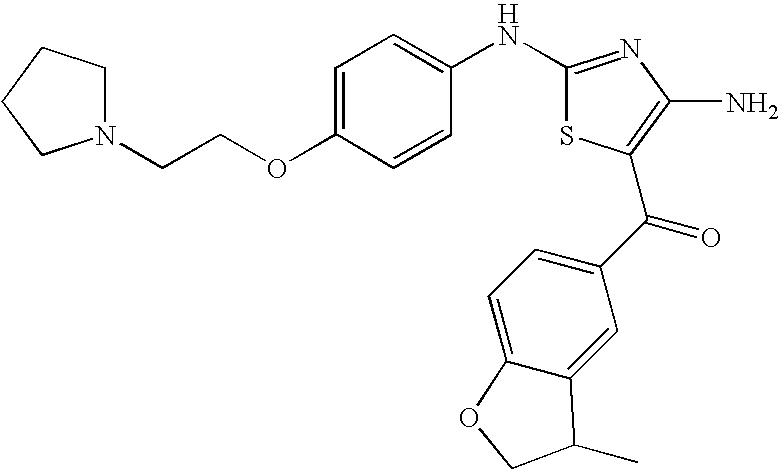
C1(NC2=CC=C(OCCN3CCCC3)C=C2)=NC(N)=C(C(C2=CC=C3C(=C2)C(C)CO3)=O)S1
